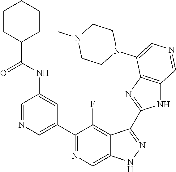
C1(C2=CN=CC(NC(C3CCCCC3)=O)=C2)=NC=C2C(=C1F)C(C1=NC3=C(N1)C=NC=C3N1CCN(C)CC1)=NN2
